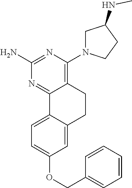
C1(N)=NC(N2CC(NC)CC2)=C2C(=N1)C1=CC=C(OCC3=CC=CC=C3)C=C1CC2
